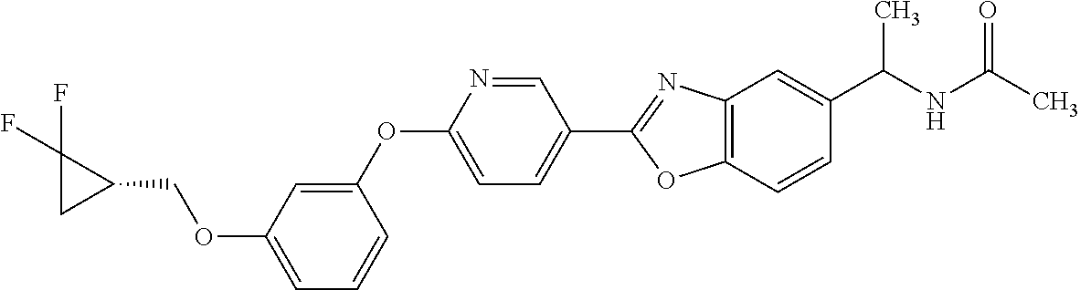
O(C1=CC=CC(OC2=CC=C(C3=NC4=C(O3)C=CC(C(NC(C)=O)C)=C4)C=N2)=C1)CC1C(F)(F)C1
